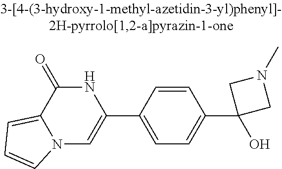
N12C=C(C3=CC=C(C4(O)CN(C)C4)C=C3)NC(=O)C1=CC=C2
